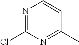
N1=C(Cl)N=C(C)C=C1
